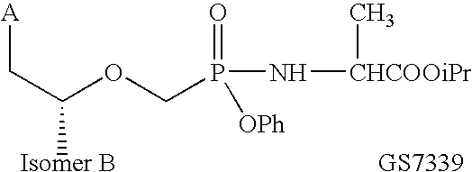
C(C(OCP(=O)(N[CHCOOiPr]C)[OPh])[Isomer B])[A].[GS7339]
